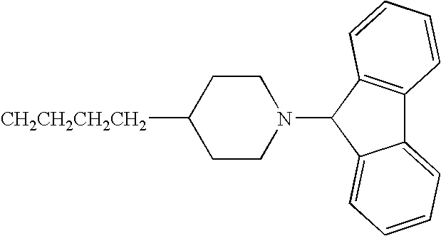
C1CC([CH2CH2CH2CH2])CCN1C1C2=C(C3=CC=CC=C31)C=CC=C2
